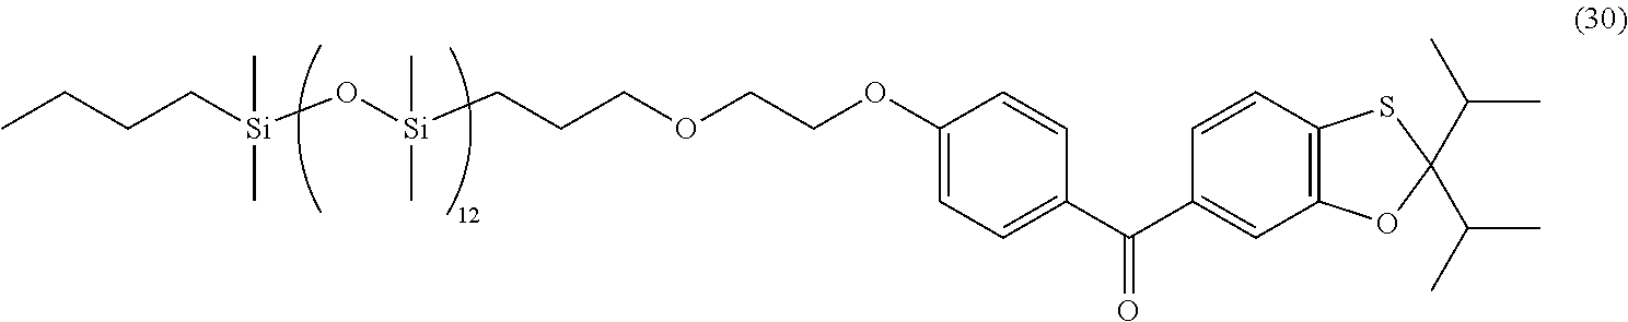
CCCC[Si](O[Si](CCCOCCOC1=CC=C(C(C2=CC3=C(C=C2)SC(C(C)C)(C(C)C)O3)=O)C=C1)(C)C)(C)C
